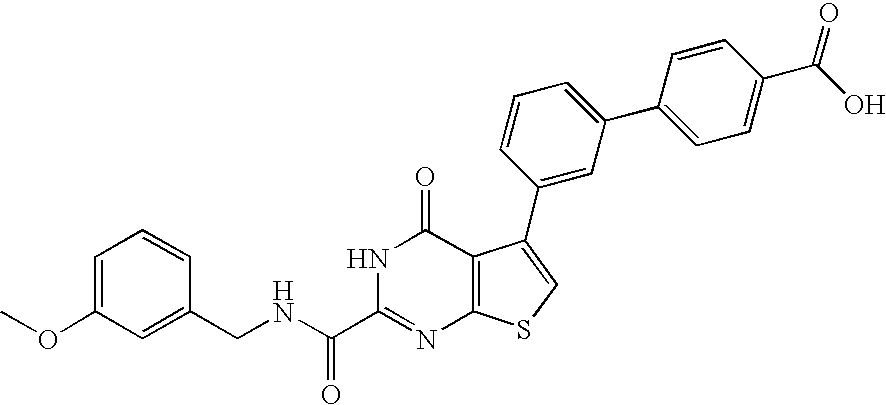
C1(CNC(C2=NC3=C(C(=O)N2)C(C2=CC(C4=CC=C(C(O)=O)C=C4)=CC=C2)=CS3)=O)=CC(OC)=CC=C1
